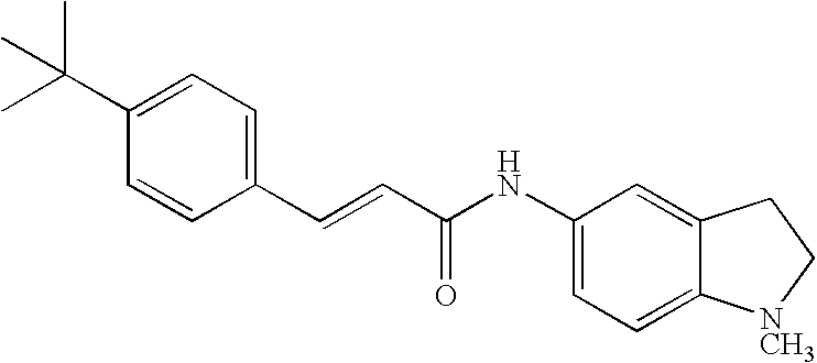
CC(C1=CC=C(C=CC(NC2=CC=C3C(=C2)CC[NCH3]3)=O)C=C1)(C)C
